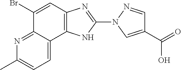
C1(Br)=CC2=C(C3=CC=C(C)N=C13)NC(N1N=CC(C(=O)O)=C1)=N2
